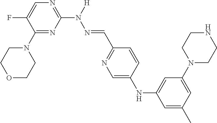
N1(C2=NC(N([H])N=CC3=NC=C(NC4=CC(N5CCNCC5)=CC(C)=C4)C=C3)=NC=C2F)CCOCC1
